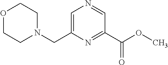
O1CCN(CC2=CN=CC(C(OC)=O)=N2)CC1
